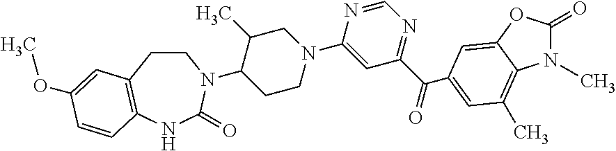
C1CC2=C(NC(=O)N1C1CCN(C3=CC(C(=O)C4=CC(C)=C5N(C)C(=O)OC5=C4)=NC=N3)CC1C)C=CC(OC)=C2
